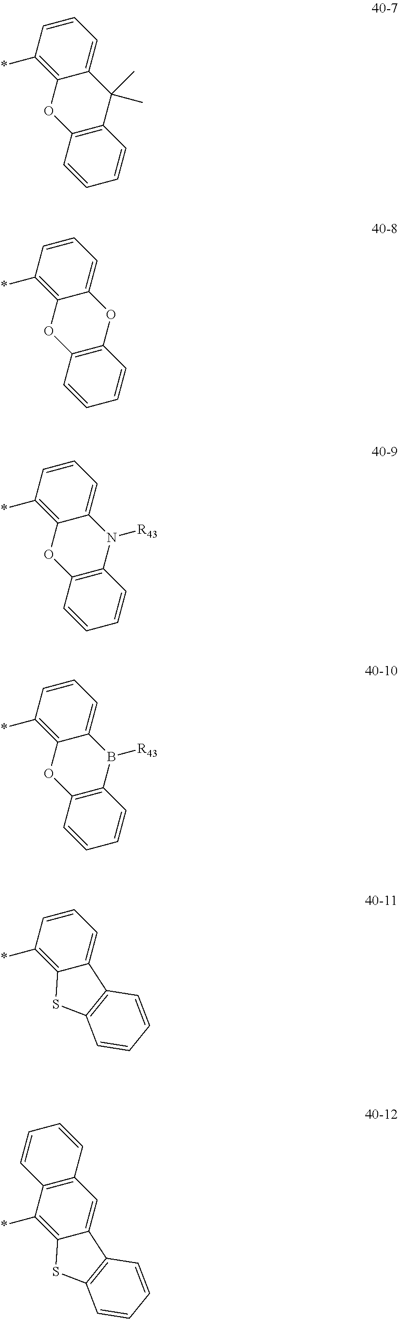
C1=CC(*)=C2C(=C1)C(C)(C)C1=C(O2)C=CC=C1.C1=CC(*)=C2C(=C1)OC1=C(O2)C=CC=C1.C1=CC(*)=C2C(=C1)N([R43])C1=C(O2)C=CC=C1.C1=CC(*)=C2C(=C1)B([R43])C1=C(O2)C=CC=C1.C1=CC(*)=C2C(=C1)C1=C(S2)C=CC=C1.C12=C(C(*)=C3C(=C1)C1=C(S3)C=CC=C1)C=CC=C2
